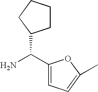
C1(C(N)C2CCCC2)=CC=C(C)O1
